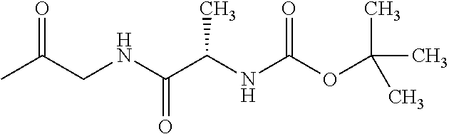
CC(CNC(C(NC(OC(C)(C)C)=O)C)=O)=O
